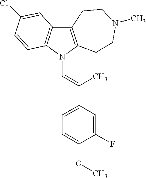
C12=C(N(C=C(C3=CC=C(OC)C(F)=C3)C)C3=C1C=C(Cl)C=C3)CCN(C)CC2
